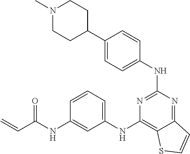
C1=C(C2CCN(C)CC2)C=CC(NC2=NC(NC3=CC=CC(NC(C=C)=O)=C3)=C3C(=N2)C=CS3)=C1
